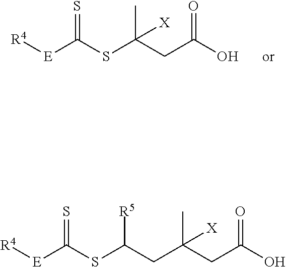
[R4][E]C(SC(CC(O)=O)(C)[X])=S.[R4][E]C(SC(CC(C)(CC(O)=O)[X])[R5])=S
